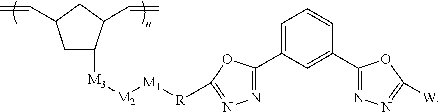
[M3]([M2][M1][R]C1=NN=C(C2=CC=CC(C3=NN=C([W])O3)=C2)O1)C1CC(C=C)CC1C=C
